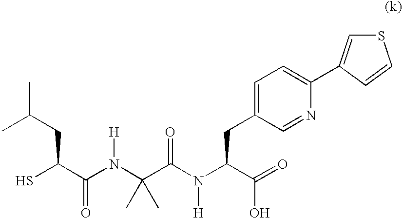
CC(C)(N(C(C(S)CC(C)C)=O)[H])C(N(C(C(=O)O)CC1=CC=C(C2=CSC=C2)N=C1)[H])=O
